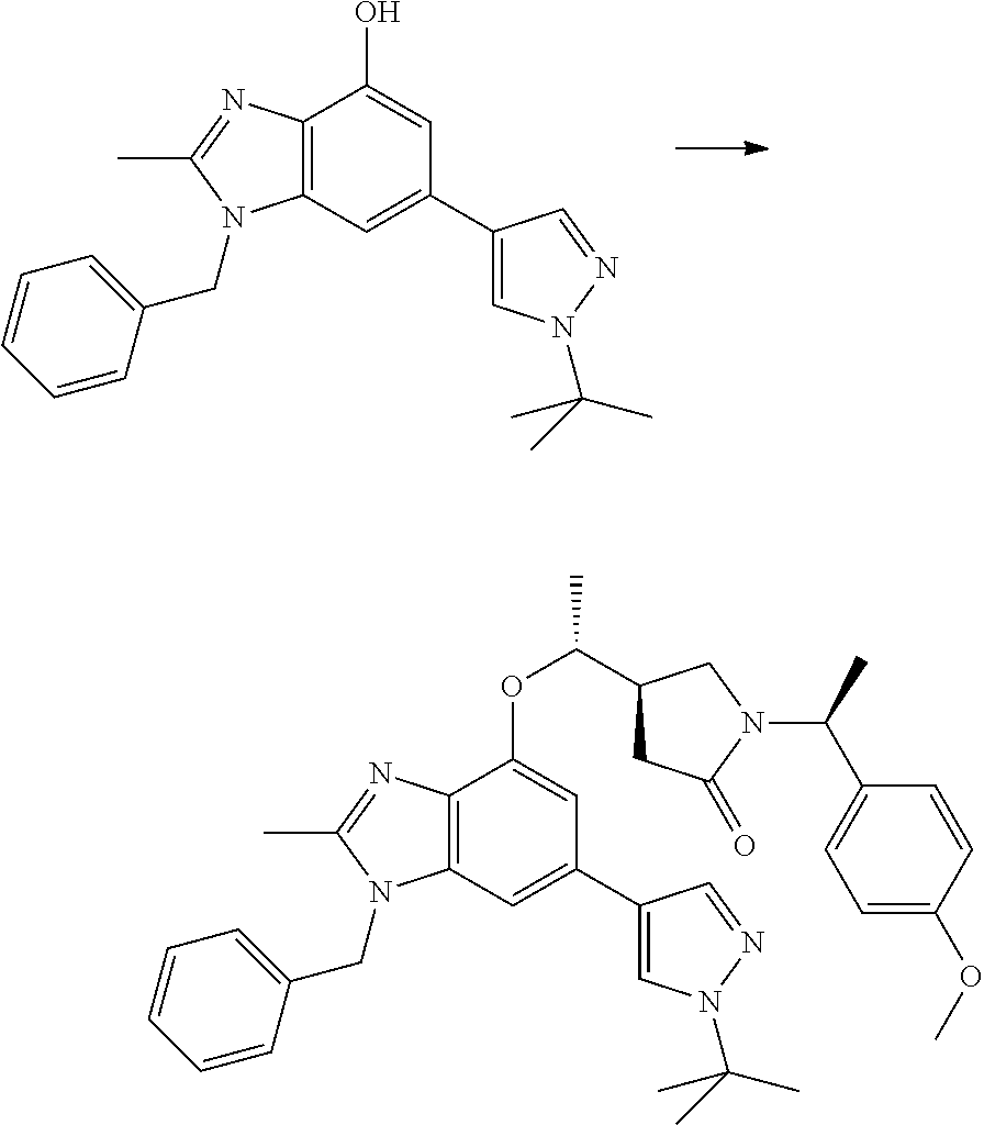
C1=C(C2=CC3=C(C(O)=C2)N=C(C)N3CC2=CC=CC=C2)C=NN1C(C)(C)C.C1=C(C2=CC3=C(C(OC(C)C4CC(=O)N(C(C)C5=CC=C(OC)C=C5)C4)=C2)N=C(C)N3CC2=CC=CC=C2)C=NN1C(C)(C)C
